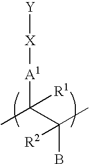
[Y][X][A1]C(C)(C(B)(C)[R2])[R1]
